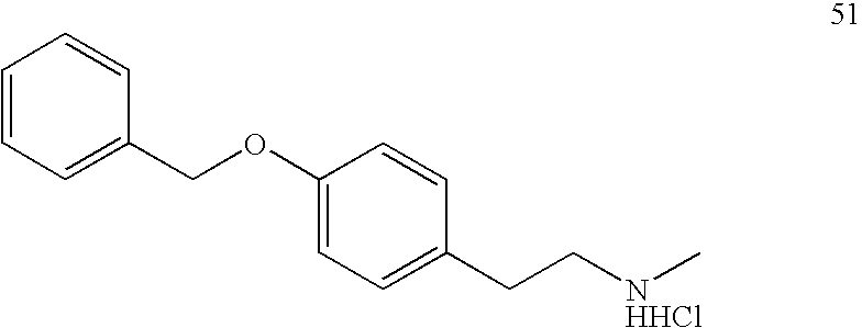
C1=CC=C(COC2=CC=C(CC[NHHCl]C)C=C2)C=C1
